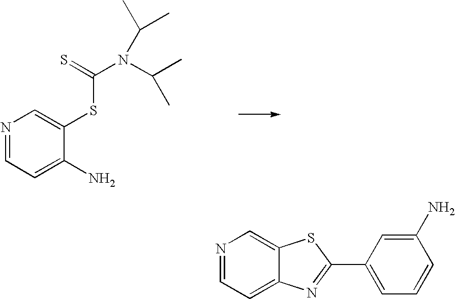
N1=CC=C(N)C(SC(N(C(C)C)C(C)C)=S)=C1.N1=CC=C2C(=C1)SC(C1=CC=CC(N)=C1)=N2
